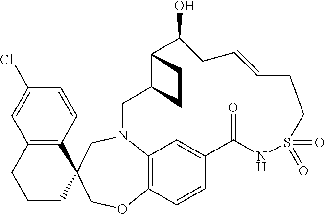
C1=CC(Cl)=CC2=C1C1(CCC2)CN2C3=C(C=CC(=C3)C(=O)NS(=O)(=O)CCC=CCC(O)C3C(C2)CC3)OC1
